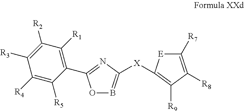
O1B=C([X]C2=C([R9])C([R8])=C([R7])[E]2)N=C1C1=C([R1])C([R2])=C([R3])C([R4])=C1[R5]
